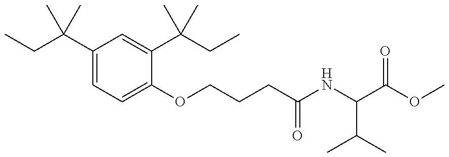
CCC(C1=CC=C(OCCCC(NC(C(OC)=O)C(C)C)=O)C(C(CC)(C)C)=C1)(C)C
